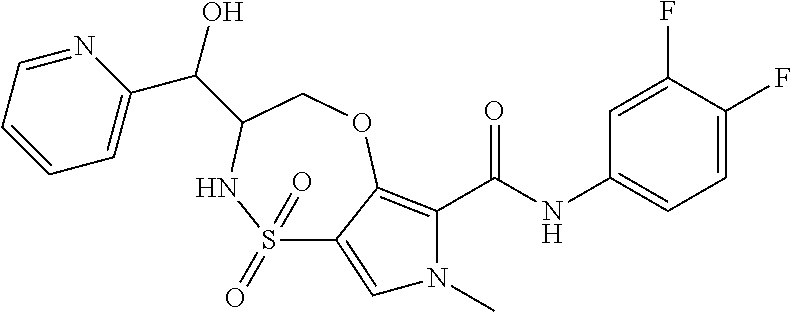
C1=C(F)C(F)=CC=C1NC(C1=C2C(=CN1C)S(=O)(=O)NC(C(O)C1=CC=CC=N1)CO2)=O
